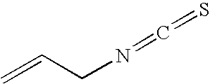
C(=C)CN=C=S
